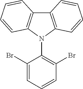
C1(Br)=CC=CC(Br)=C1N1C2=C(C3=C1C=CC=C3)C=CC=C2
